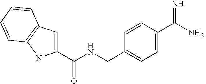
C1(C(NCC2=CC=C(C([NH2])=N)C=C2)=O)=CC2=C(N1)C=CC=C2
